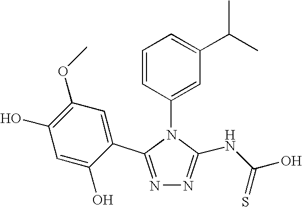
N1=C(C2=CC(OC)=C(O)C=C2O)N(C2=CC(C(C)C)=CC=C2)C(NC(O)=S)=N1
